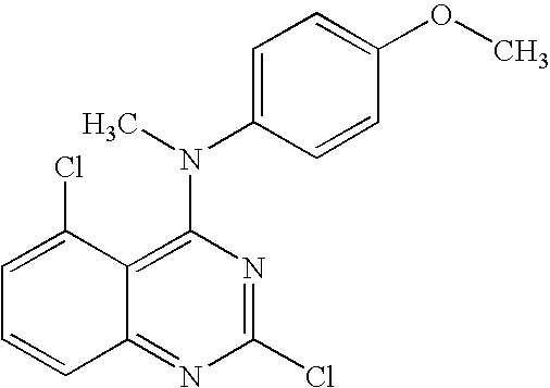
C12=C(N(C)C3=CC=C(OC)C=C3)N=C(Cl)N=C1C=CC=C2Cl
